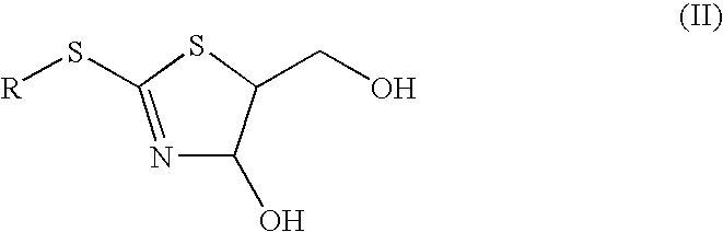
N1=C(S[R])SC(CO)C1O
